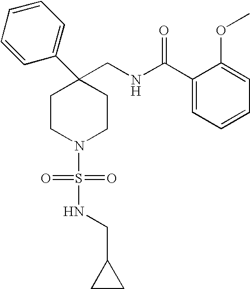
C1(CNC(C2=CC=CC=C2OC)=O)(C2=CC=CC=C2)CCN(S(=O)(=O)NCC2CC2)CC1
